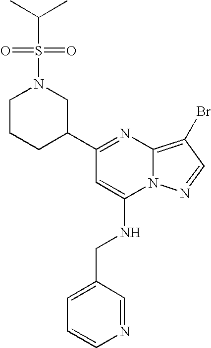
C1=CN=CC(CNC2=CC(C3CN(S(=O)(=O)C(C)C)CCC3)=NC3=C(Br)C=NN23)=C1
